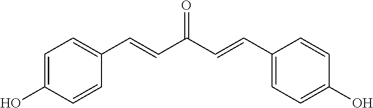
C(C(C=CC1=CC=C(O)C=C1)=O)=CC1=CC=C(O)C=C1
